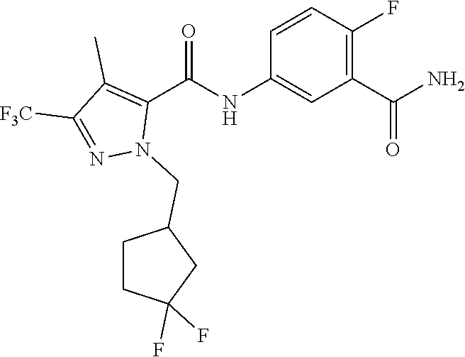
C1=CC(F)=C(C(N)=O)C=C1NC(C1=C(C)C([F3C])=NN1CC1CCC(F)(F)C1)=O
